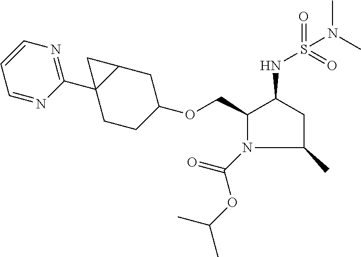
C1(COC2CCC3(C4=NC=CC=N4)C(C2)C3)N(C(=O)OC(C)C)C(C)CC1NS(=O)(=O)N(C)C
